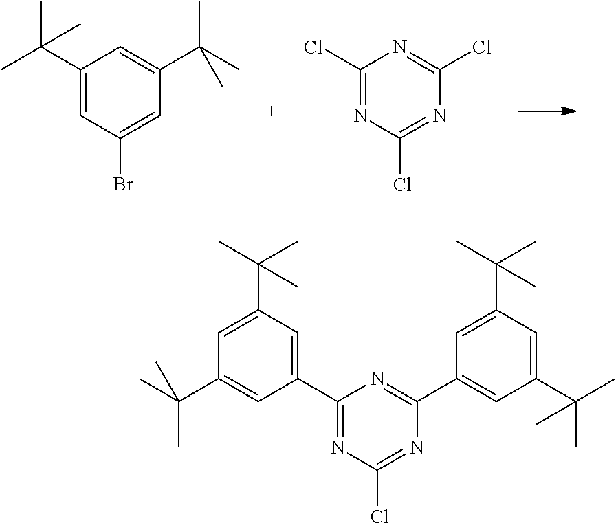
C1(C(C)(C)C)=CC(Br)=CC(C(C)(C)C)=C1.C1(Cl)=NC(Cl)=NC(Cl)=N1.C1(C2=CC(C(C)(C)C)=CC(C(C)(C)C)=C2)=NC(Cl)=NC(C2=CC(C(C)(C)C)=CC(C(C)(C)C)=C2)=N1
